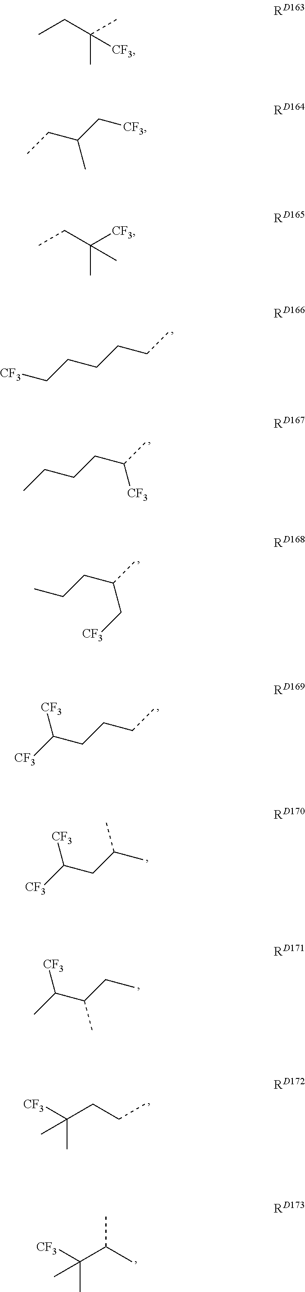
[CF3]CCCCCC.CCCCC(C)[CF3].CCCC(C)C[CF3].[CF3]C(CCCC)[CF3].[CF3]C(CC(C)C)[CF3].CC(C(CC)C)[CF3].[CF3]C(CCC)(C)C.[CF3]C(C(C)C)(C)C.C([CF3])(C)(CC)C.CCC(C[CF3])C.C(C)(C)(CC)[CF3]
